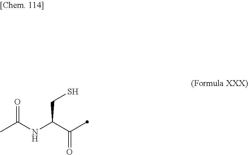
CC(NC(C(=O)C)CS)=O
